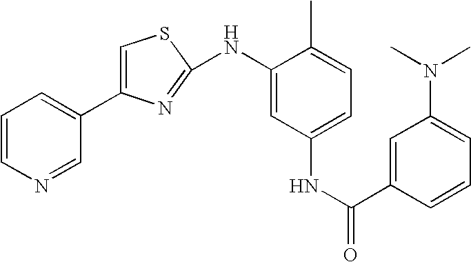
C1=CN=CC(C2=CSC(NC3=CC(NC(=O)C4=CC(N(C)C)=CC=C4)=CC=C3C)=N2)=C1
